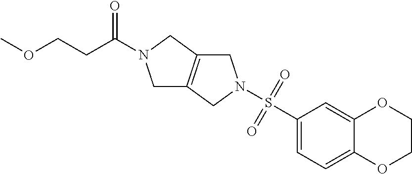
S(C1=CC=C2C(=C1)OCCO2)(=O)(=O)N1CC2=C(C1)CN(C(=O)CCOC)C2
